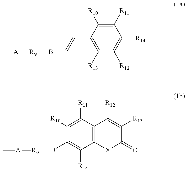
C1([R11])=C([R10])C(C=CB[R9][A]C)=C([R13])C([R12])=C1[R14].C1(B[R9][A]C)=C([R14])C2=C(C([R11])=C1[R10])C([R12])=C([R13])C(=O)[X]2
